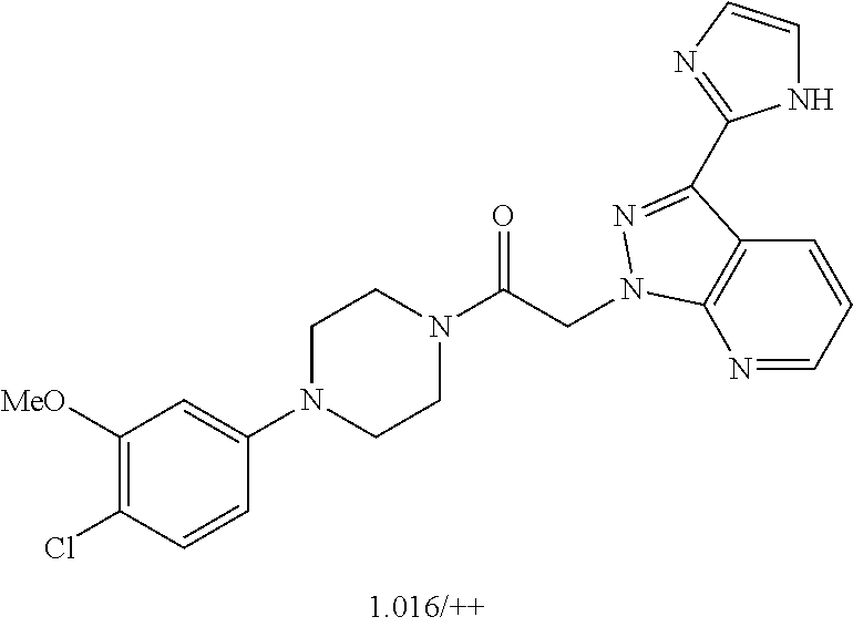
C1([MeO])=C(Cl)C=CC(N2CCN(C(CN3C4=C(C=CC=N4)C(C4=NC=CN4)=N3)=O)CC2)=C1
